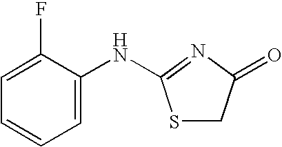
S1CC(=O)N=C1NC1=CC=CC=C1F
